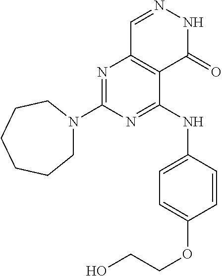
N1=C(N2CCCCCC2)N=C(NC2=CC=C(OCCO)C=C2)C2=C1C=NNC2=O
